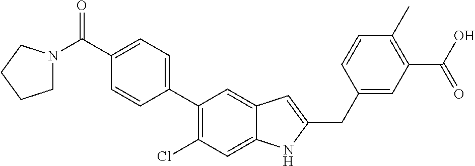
C1(C2=C(Cl)C=C3C(=C2)C=C(CC2=CC(C(O)=O)=C(C)C=C2)N3)=CC=C(C(N2CCCC2)=O)C=C1
